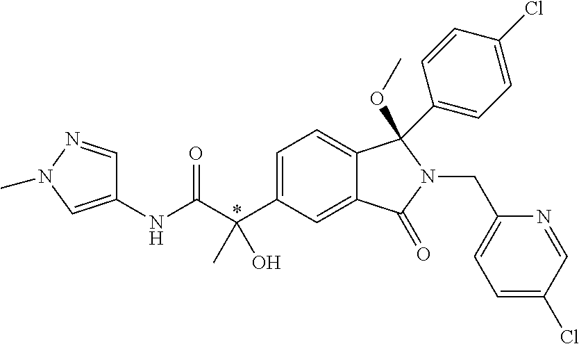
N(C(C(C1=CC=C2C(=C1)C(=O)N(CC1=CC=C(Cl)C=N1)C2(OC)C1=CC=C(Cl)C=C1)(C)O)=O)C1=CN(C)N=C1
